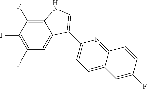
C1(F)=C(F)C(F)=C2C(=C1)C(C1=CC=C3C(=N1)C=CC(F)=C3)=CN2
